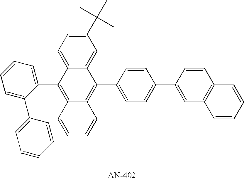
C1=C(C2=CC=CC=C2)C(C2=C3C(=C(C4=CC=C(C5=CC6=C(C=C5)C=CC=C6)C=C4)C4=CC(C(C)(C)C)=CC=C24)C=CC=C3)=CC=C1
